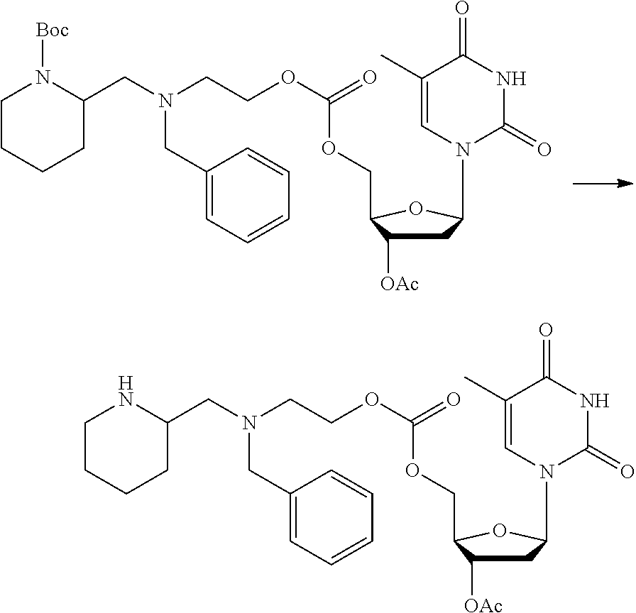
C1CCCC(CN(CCOC(=O)OCC2C([OAc])CC(N3C=C(C)C(=O)NC3=O)O2)CC2=CC=CC=C2)N1[Boc].C1CCCC(CN(CCOC(=O)OCC2C([OAc])CC(N3C=C(C)C(=O)NC3=O)O2)CC2=CC=CC=C2)N1
